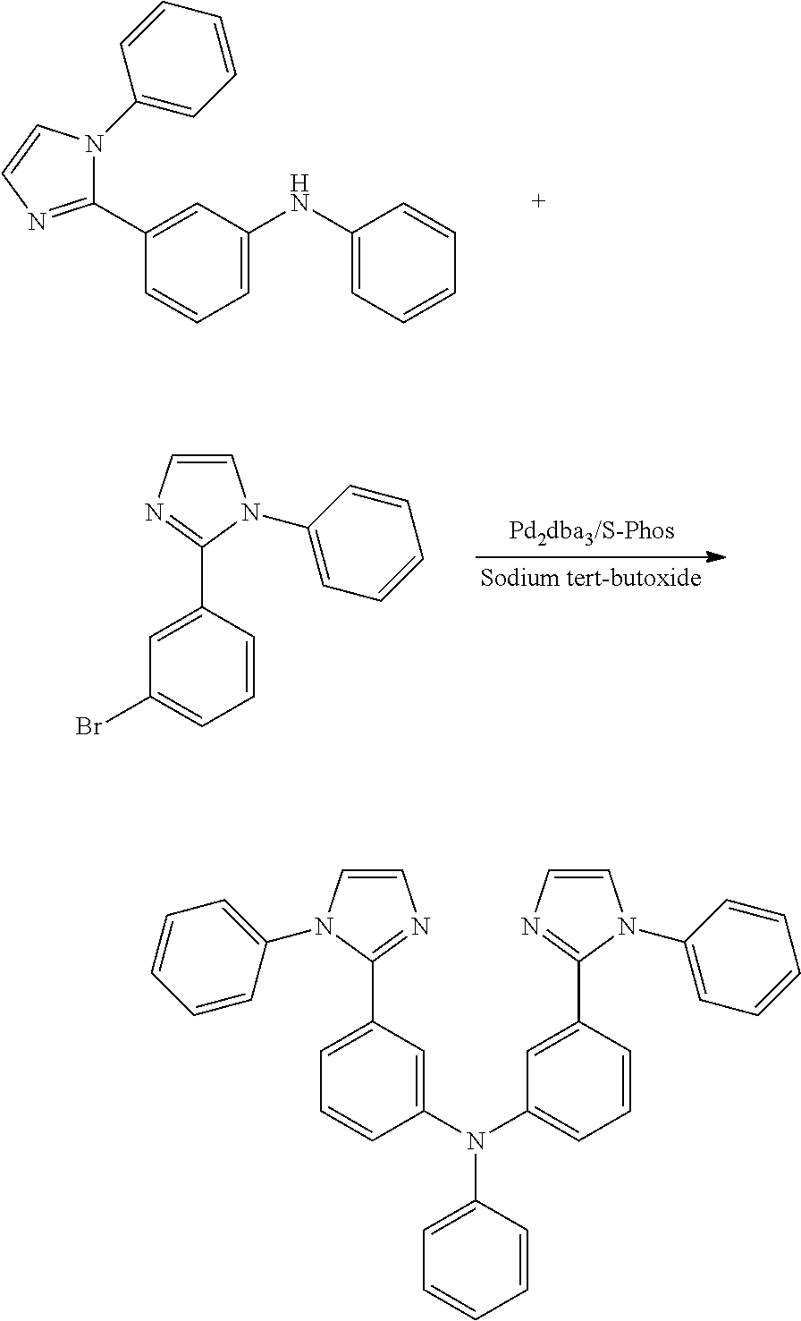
C1=C(NC2=CC=CC=C2)C=C(C2=NC=CN2C2=CC=CC=C2)C=C1.C1=CN=C(C2=CC(Br)=CC=C2)N1C1=CC=CC=C1.C1=CN=C(C2=CC(N(C3=CC(C4=NC=CN4C4=CC=CC=C4)=CC=C3)C3=CC=CC=C3)=CC=C2)N1C1=CC=CC=C1
